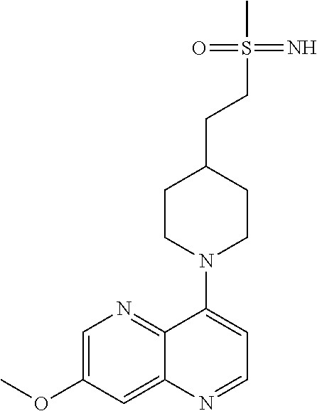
C1=C(OC)C=C2C(=N1)C(N1CCC(CCS(C)(=N)=O)CC1)=CC=N2
